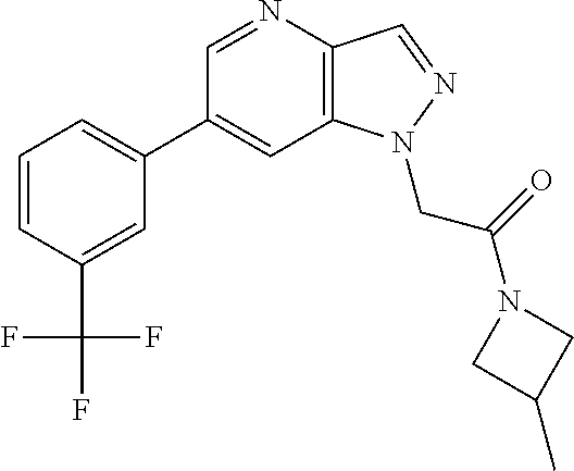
C1(C2=CC=CC(C(F)(F)F)=C2)=CC2=C(C=NN2CC(N2CC(C)C2)=O)N=C1
